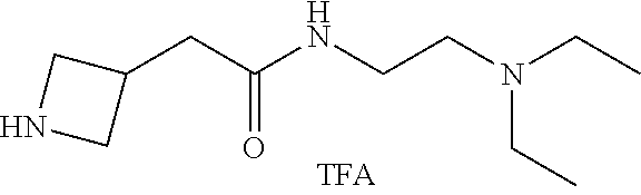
N1CC(CC(=O)NCCN(CC)CC)C1
